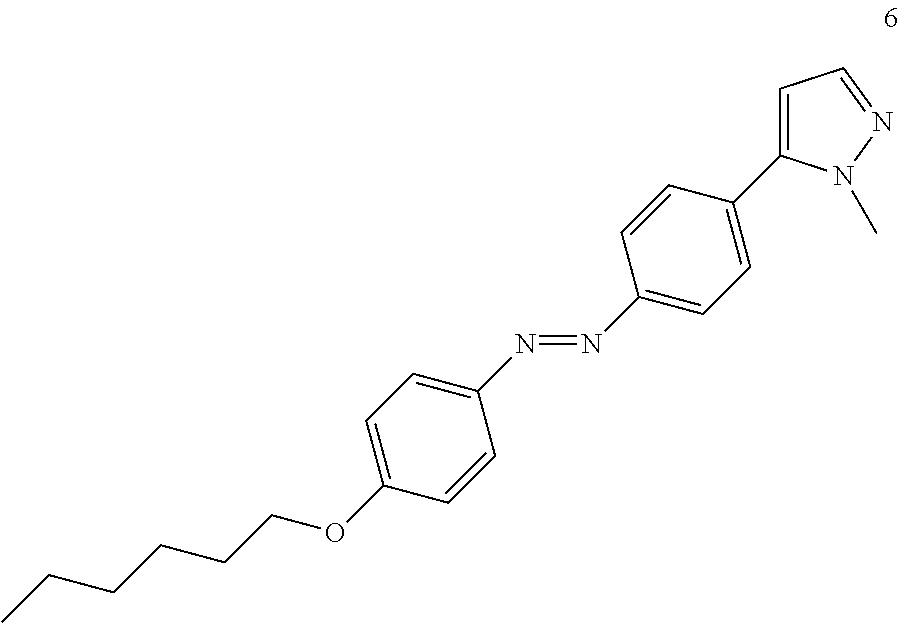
C1=CC(C2=CC=NN2C)=CC=C1N=NC1=CC=C(OCCCCCC)C=C1
